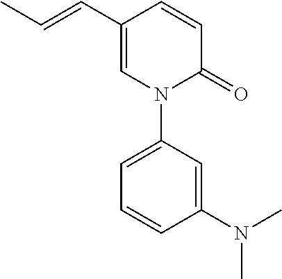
C1(C=CC)=CN(C2=CC=CC(N(C)C)=C2)C(=O)C=C1
